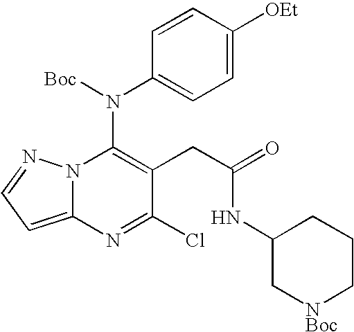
C12=CC=NN1C(N(C1=CC=C([OEt])C=C1)[Boc])=C(CC(NC1C[NBoc]CCC1)=O)C(Cl)=N2
